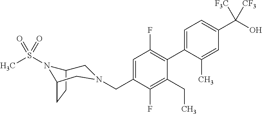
C1=C(C2=C(F)C=C(CN3CC4CCC(N4S(C)(=O)=O)C3)C(F)=C2CC)C(C)=CC(C(O)([F3C])[CF3])=C1
